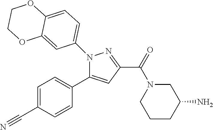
N1(C2=CC=C3C(=C2)OCCO3)C(C2=CC=C(C#N)C=C2)=CC(C(=O)N2CCCC(N)C2)=N1
